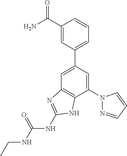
C1=C(C2=CC=CC(C(=O)N)=C2)C=C(N2N=CC=C2)C2=C1N=C(NC(=O)NCC)N2
